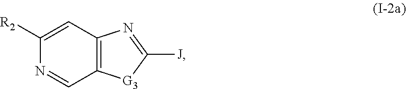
C1([R2])=CC2=C(C=N1)[G3]C([J])=N2
